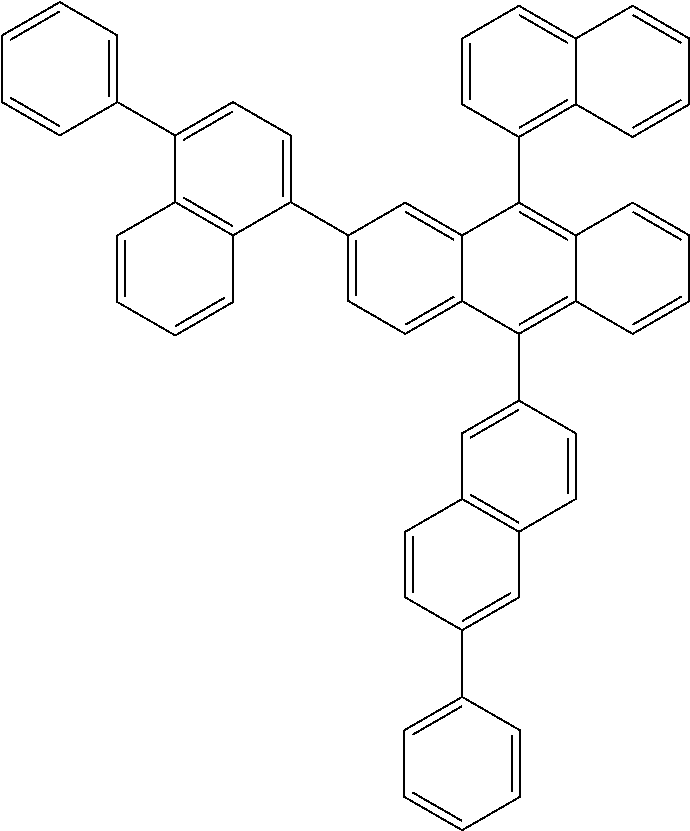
C12=C(C3=CC4=C(C=C3)C=C(C3=CC=CC=C3)C=C4)C3=CC=C(C4=CC=C(C5=CC=CC=C5)C5=C4C=CC=C5)C=C3C(C3=C4C(=CC=C3)C=CC=C4)=C1C=CC=C2
